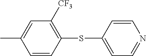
CC1=CC([CF3])=C(SC2=CC=NC=C2)C=C1
